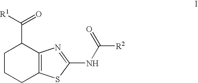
C1CCC2=C(C1C(=O)[R1])N=C(NC([R2])=O)S2
